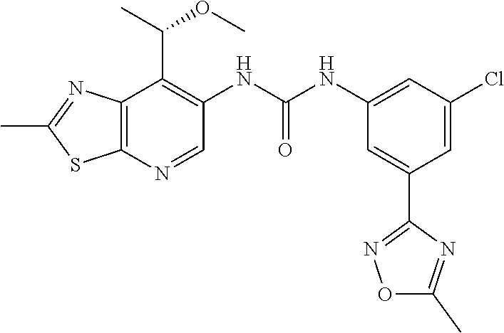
N1=C(C)SC2=C1C(C(C)OC)=C(NC(NC1=CC(Cl)=CC(C3=NOC(C)=N3)=C1)=O)C=N2
